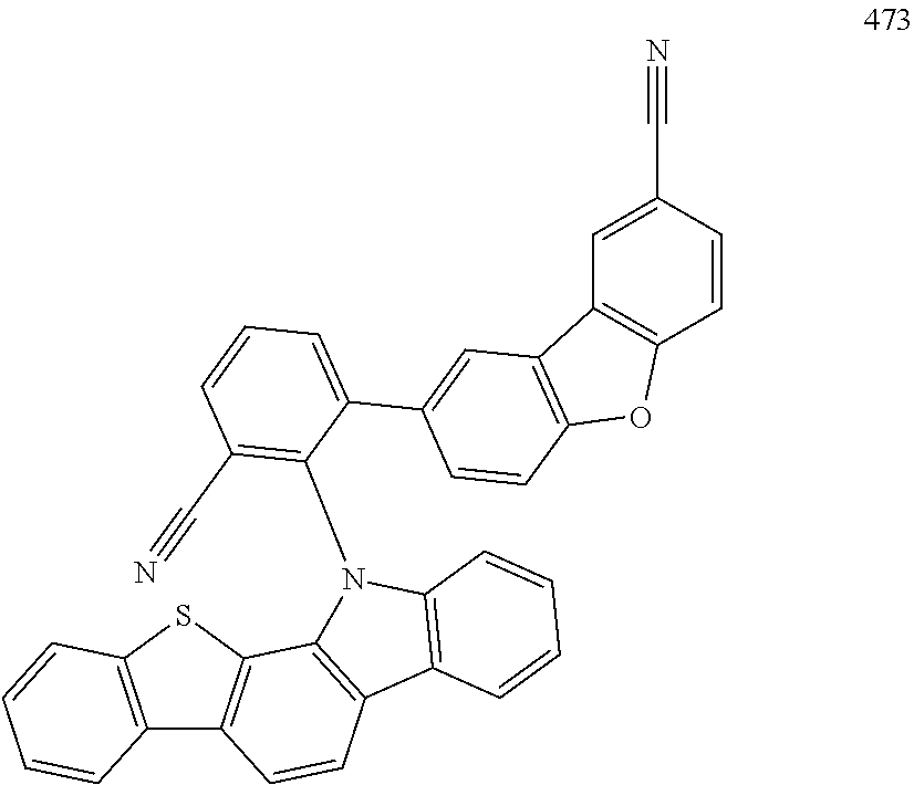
C12=C(SC3=C1C=CC1=C3N(C3=C(C#N)C=CC=C3C3=CC4=C(C=C3)OC3=C4C=C(C#N)C=C3)C3=C1C=CC=C3)C=CC=C2
